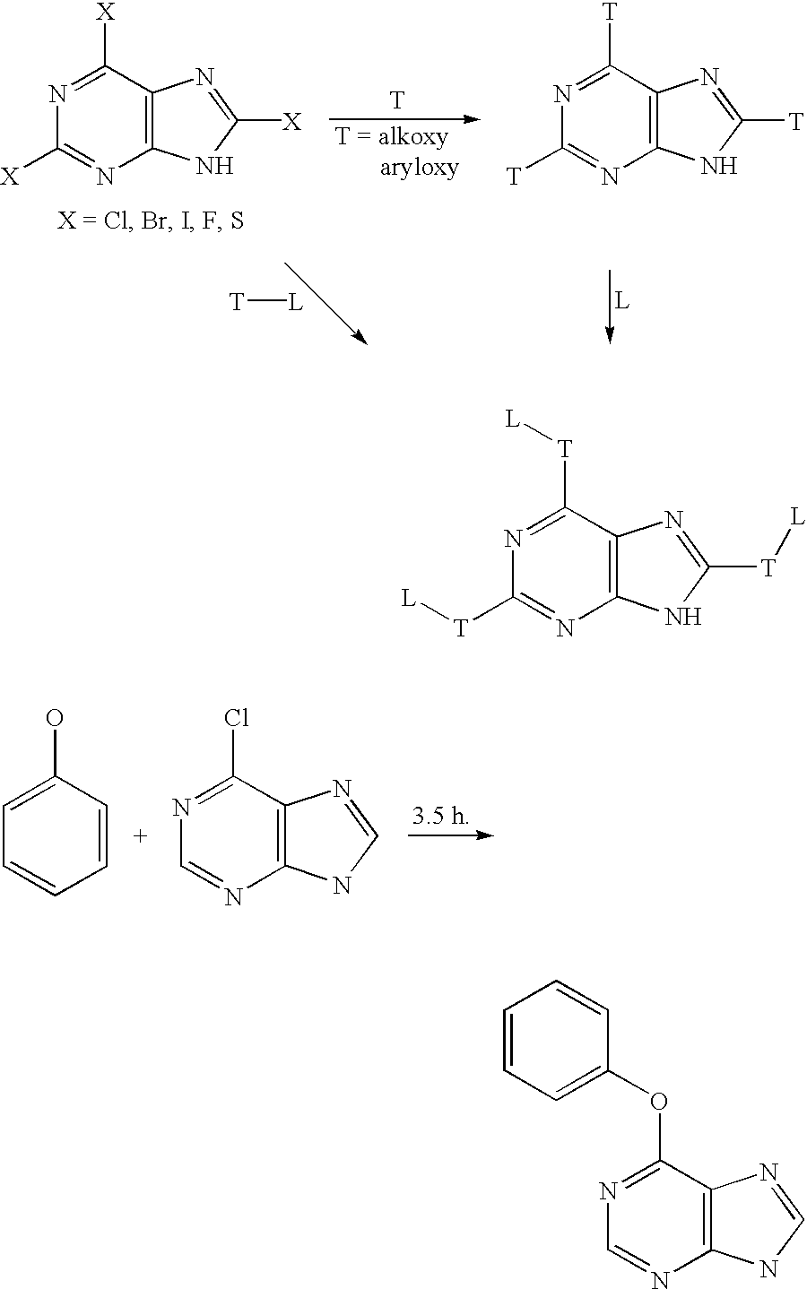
[T][L].C1([T])=NC2=C(C([T])=N1)N=C([T])N2.[T].C1([X])=NC2=C(C([X])=N1)N=C([X])N2.C1=CC=CC(O)=C1.C1=NC2=C(C(Cl)=N1)N=CN2.C1([T][L])=NC2=C(C([T][L])=N1)N=C([T][L])N2.C1=NC2=C(C(OC3=CC=CC=C3)=N1)N=CN2
